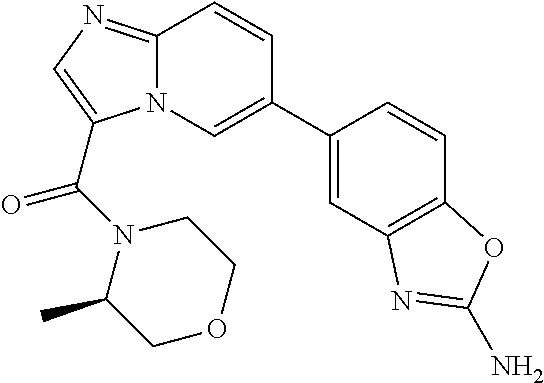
C1(C2=CN3C(=NC=C3C(=O)N3C(C)COCC3)C=C2)=CC2=C(C=C1)OC(N)=N2
